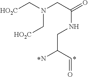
N(CC(C=O)N)C(=O)CN(C[HO2C])C[HO2C]
